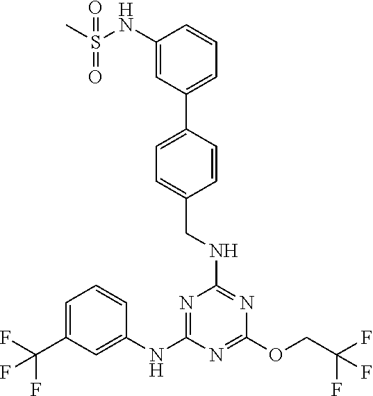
N1=C(NC2=CC(C(F)(F)F)=CC=C2)N=C(OCC(F)(F)F)N=C1NCC1=CC=C(C2=CC=CC(NS(=O)(C)=O)=C2)C=C1
